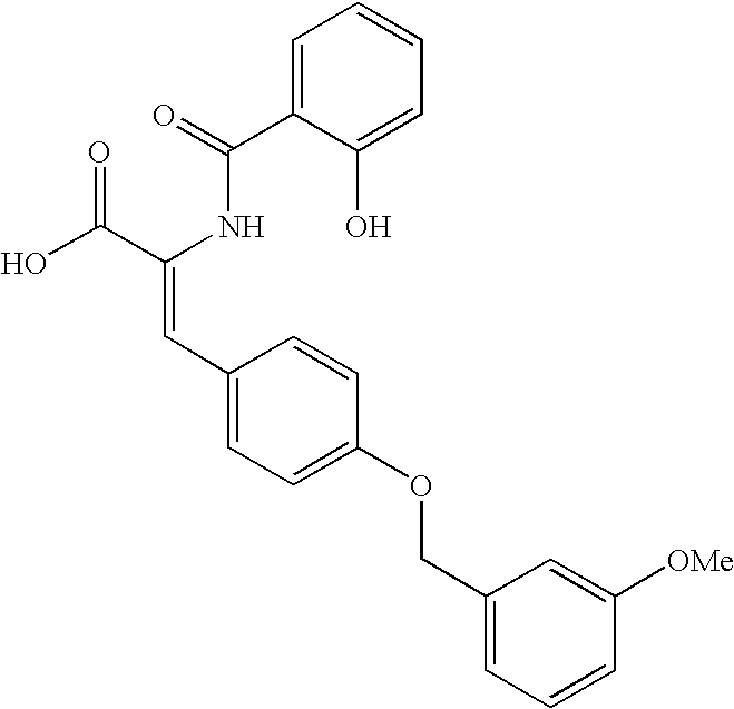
C1=C(C(=O)NC(C(O)=O)=CC2=CC=C(OCC3=CC=CC([OMe])=C3)C=C2)C(O)=CC=C1
